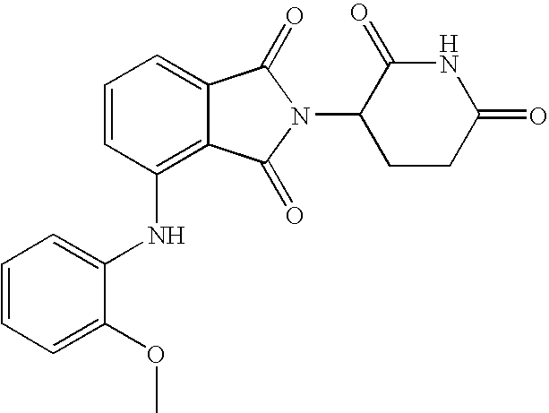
N(C1=C2C(=CC=C1)C(=O)N(C1CCC(=O)NC1=O)C2=O)C1=CC=CC=C1OC
